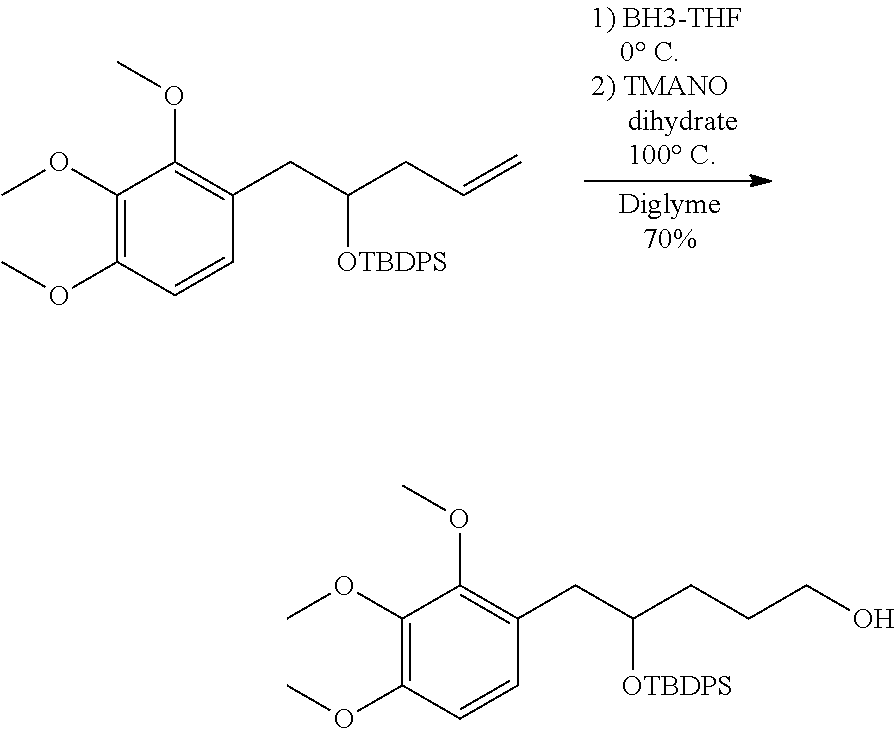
C1(OC)=C(OC)C=CC(CC(CC=C)[OTBDPS])=C1OC.C1(OC)=C(OC)C=CC(CC(CCCO)[OTBDPS])=C1OC
